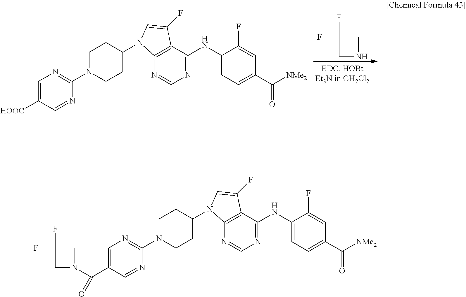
C1(N2C3=C(C(NC4=CC=C(C([NMe2])=O)C=C4F)=NC=N3)C(F)=C2)CCN(C2=NC=C([HOOC])C=N2)CC1.C1(F)(F)CNC1.C1(N2C3=C(C(NC4=CC=C(C([NMe2])=O)C=C4F)=NC=N3)C(F)=C2)CCN(C2=NC=C(C(N3CC(F)(F)C3)=O)C=N2)CC1
